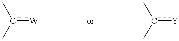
Cc(C)[W].Cc(C)[Y]
